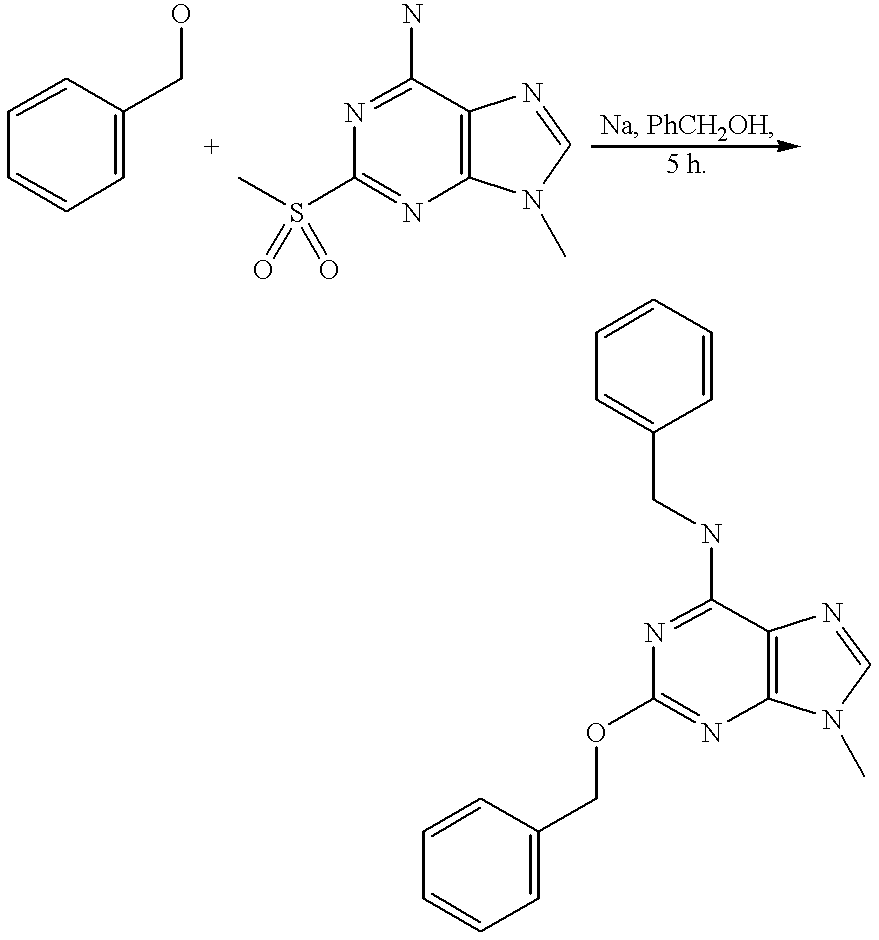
O=S(C1=NC2=C(C(N)=N1)N=CN2C)(=O)C.C1(CO)=CC=CC=C1.C1(OCC2=CC=CC=C2)=NC2=C(C(NCC3=CC=CC=C3)=N1)N=CN2C
